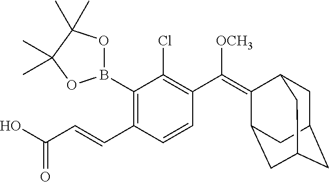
C1C2CC3CC(C(=C(C4=C(Cl)C(B5OC(C)(C)C(C)(C)O5)=C(C=CC(O)=O)C=C4)[OCH3])C1C3)C2
